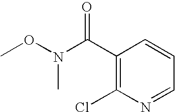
C1(C(N(C)OC)=O)=C(Cl)N=CC=C1
